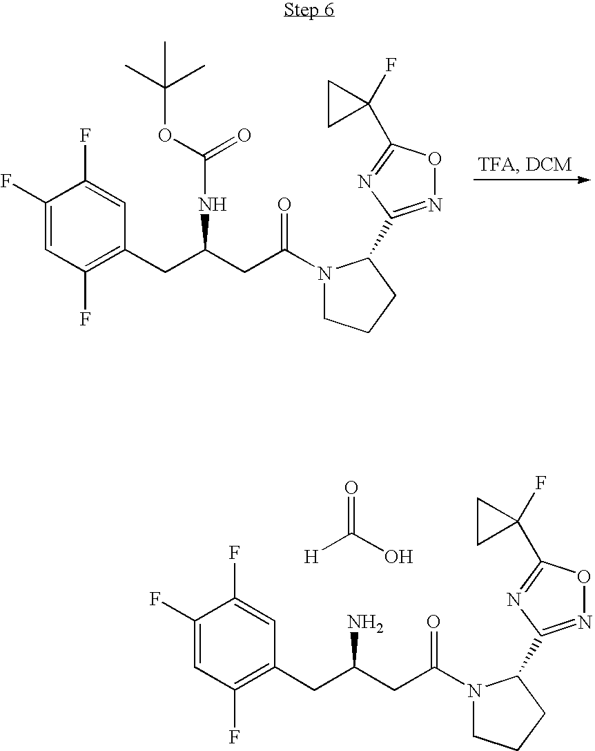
C1(F)=CC(F)=C(CC(CC(=O)N2CCCC2C2=NOC(C3(F)CC3)=N2)NC(=O)OC(C)(C)C)C=C1F.C1(F)=CC(F)=C(CC(CC(=O)N2CCCC2C2=NOC(C3(F)CC3)=N2)N)C=C1F.[H]C(O)=O
